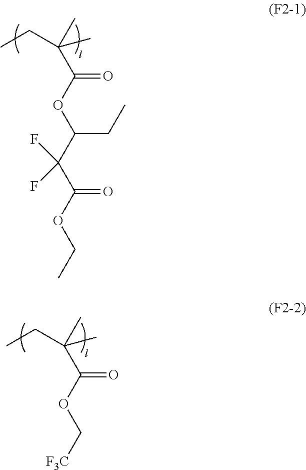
CCC(C)(C)C(=O)OC(CC)C(C(=O)OCC)(F)F.CCC(C)(C)C(=O)OC[F3C]
